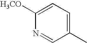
C1=NC([H3CO])=CC=C1C
